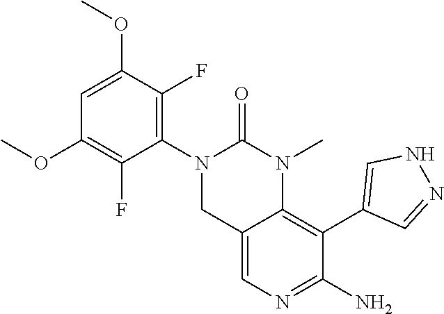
C1(OC)=CC(OC)=C(F)C(N2CC3=CN=C(N)C(C4=CNN=C4)=C3N(C)C2=O)=C1F
